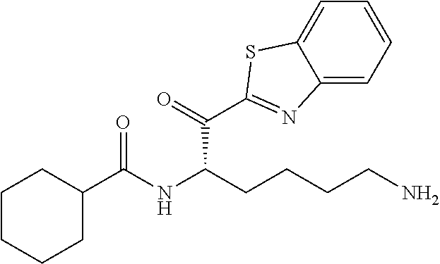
C1(C(C(CCCCN)NC(C2CCCCC2)=O)=O)=NC2=CC=CC=C2S1
